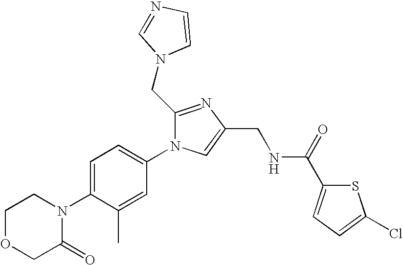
C1OCC(=O)N(C2=CC=C(N3C(CN4C=CN=C4)=NC(CNC(C4=CC=C(Cl)S4)=O)=C3)C=C2C)C1
